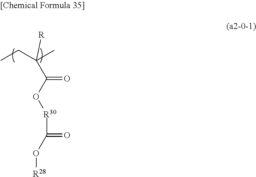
CCC(C)(C(O[R30]C(=O)O[R28])=O)[R]
